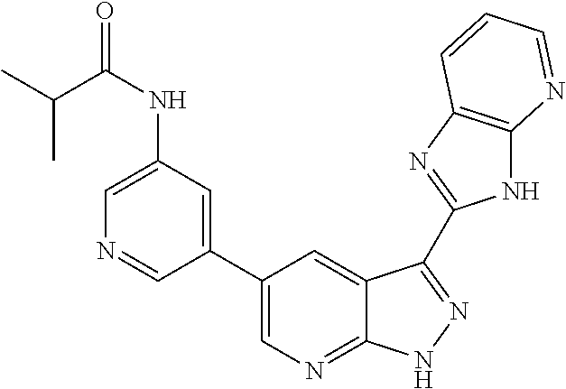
C1(C2=CN=C3C(=C2)C(C2=NC4=C(N2)N=CC=C4)=NN3)=CC(NC(C(C)C)=O)=CN=C1
